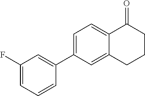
C1(F)=CC=CC(C2=CC=C3C(=C2)CCCC3=O)=C1
